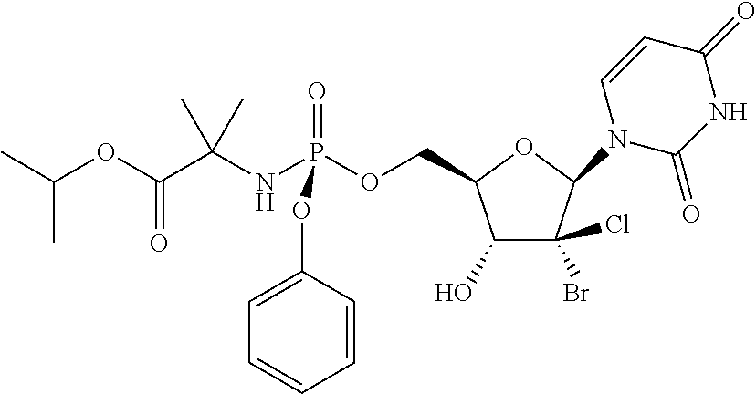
C1(O)C(Cl)(Br)C(N2C(=O)NC(=O)C=C2)OC1COP(NC(C(OC(C)C)=O)(C)C)(=O)OC1=CC=CC=C1
